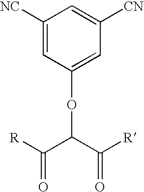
C1([NC])=CC(OC(C([R])=O)C([R])=O)=CC([CN])=C1
